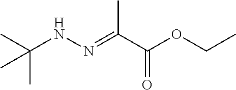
C(NN=C(C(OCC)=O)C)(C)(C)C
